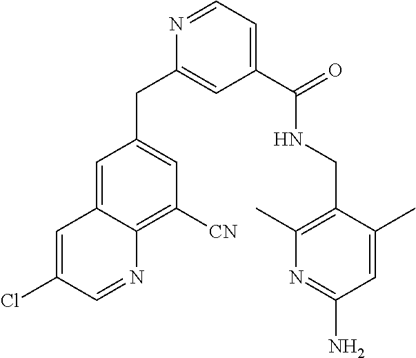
N1=CC=C(C(NCC2=C(C)N=C(N)C=C2C)=O)C=C1CC1=CC([CN])=C2C(=C1)C=C(Cl)C=N2
